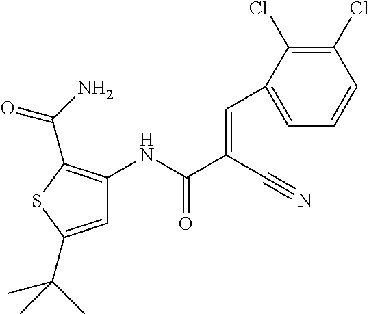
C1=C(C(C)(C)C)SC(C(N)=O)=C1NC(C(C#N)=CC1=CC=CC(Cl)=C1Cl)=O
